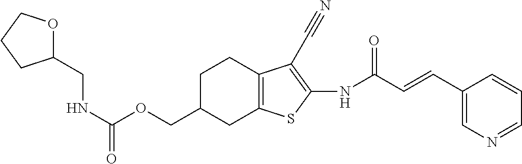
N(C(OCC1CC2=C(CC1)C(C#N)=C(NC(C=CC1=CN=CC=C1)=O)S2)=O)CC1OCCC1
